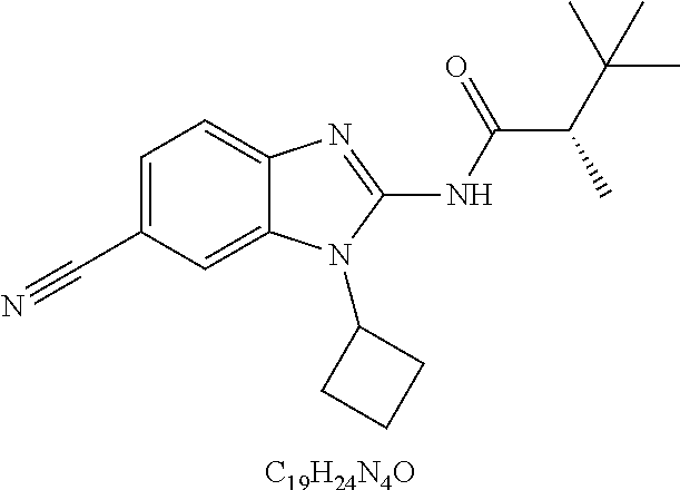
[C19H24N4O].C1=C(C#N)C=C2C(=C1)N=C(NC(=O)C(C(C)(C)C)C)N2C1CCC1
